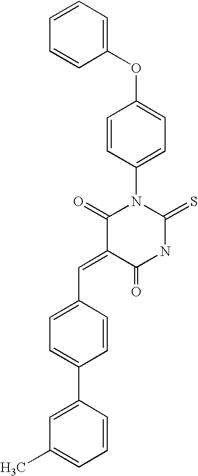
C1=CC=CC(OC2=CC=C(N3C(=O)C(=CC4=CC=C(C5=CC(C)=CC=C5)C=C4)C(=O)NC3=S)C=C2)=C1
